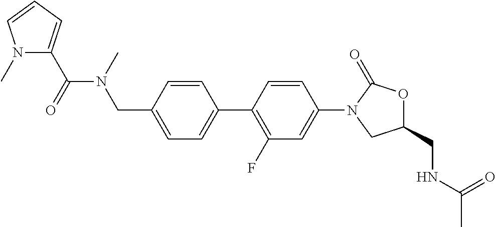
C(N(CC1=CC=C(C2=C(F)C=C(N3CC(CNC(C)=O)OC3=O)C=C2)C=C1)C)(=O)C1=CC=CN1C
